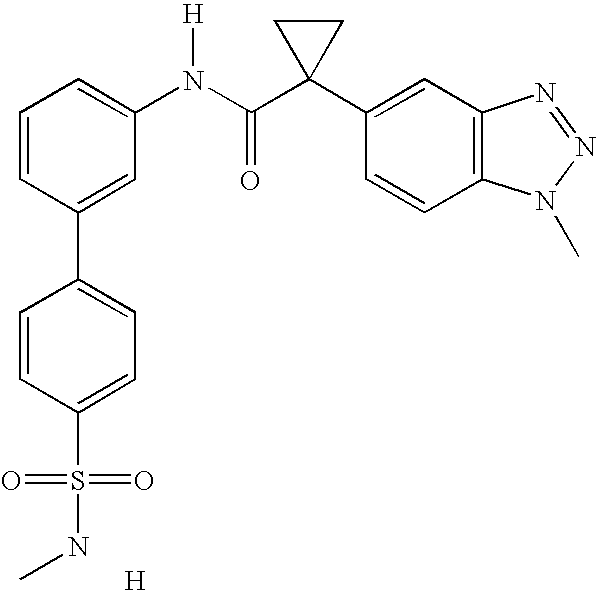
C1=CC(C2=CC=C(S(=O)(=O)NC)C=C2)=CC(N(C(C2(C3=CC4=C(C=C3)N(C)N=N4)CC2)=O)[H])=C1.[H]
